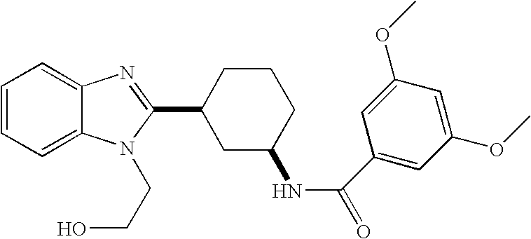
C1=CC=C2C(=C1)N=C(C1CC(NC(=O)C3=CC(OC)=CC(OC)=C3)CCC1)N2CCO
